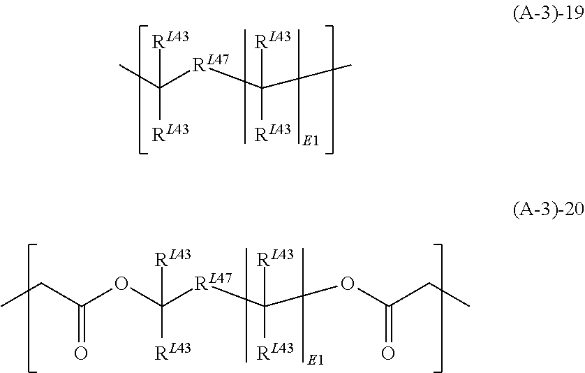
CC([RL47]C(C)([RL43])[RL43])([RL43])[RL43].CCC(OC([RL47]C(OC(CC)=O)([RL43])[RL43])([RL43])[RL43])=O
